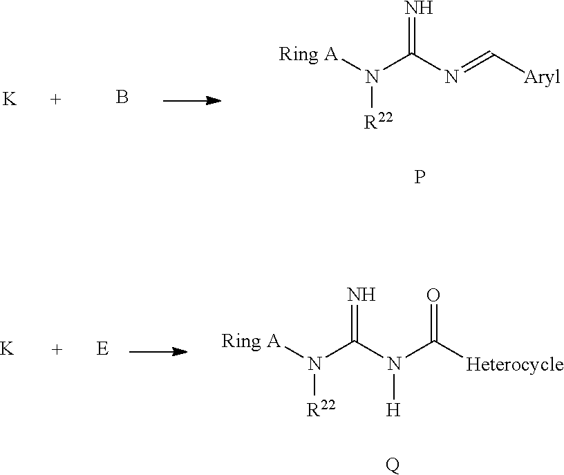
[Ring A]N(C(N=C[Aryl])=N)[R22].P.[K].B.[K].[E].[Ring A]N(C(N(C([Heterocycle])=O)[H])=N)[R22].[Q]
